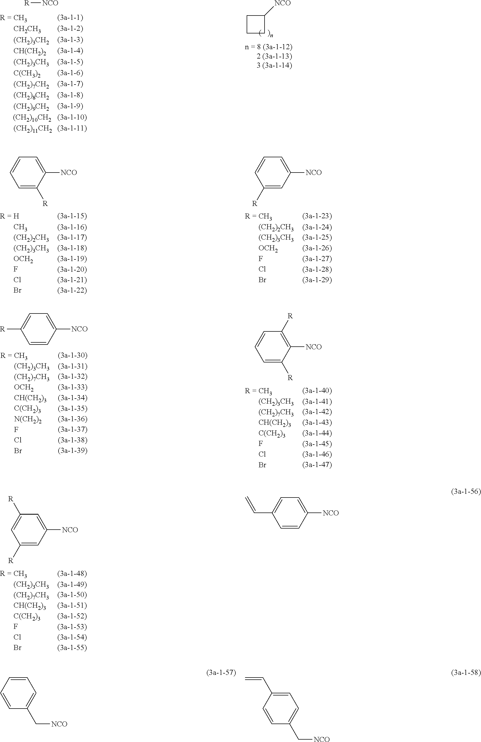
[R][NCO].C1([NCO])CCC1.C1=C([R])C([NCO])=CC=C1.C1([R])=CC([NCO])=CC=C1.C1=CC([NCO])=CC=C1[R].C1=C([R])C([NCO])=C([R])C=C1.C1([R])=CC([NCO])=CC([R])=C1.C1=CC([NCO])=CC=C1C=C.C1=CC=CC(C[NCO])=C1.C1=C(C=C)C=CC(C[NCO])=C1
